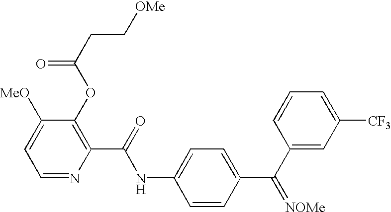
N(C(C1=C(OC(CC[OMe])=O)C([MeO])=CC=N1)=O)C1=CC=C(C(C2=CC([CF3])=CC=C2)=[NOMe])C=C1
